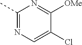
C1(C)=NC=C(Cl)C([OMe])=N1
